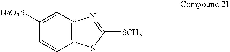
C1=C([NaO3S])C=CC2=C1N=C([SCH3])S2
